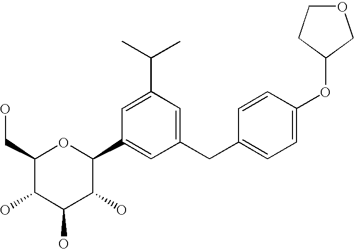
C1(CC2=CC=C(OC3CCOC3)C=C2)=CC(C(C)C)=CC(C2OC(CO)C(O)C(O)C2O)=C1
